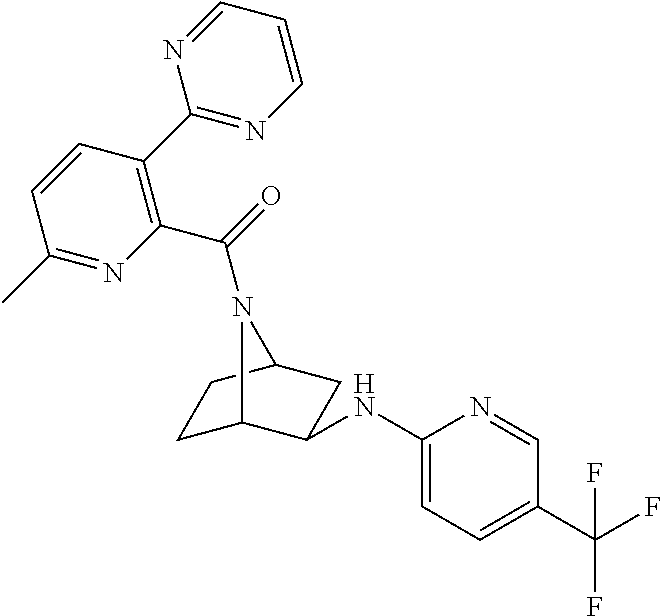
C1(NC2C3CCC(C2)N3C(=O)C2=C(C3=NC=CC=N3)C=CC(C)=N2)=CC=C(C(F)(F)F)C=N1
